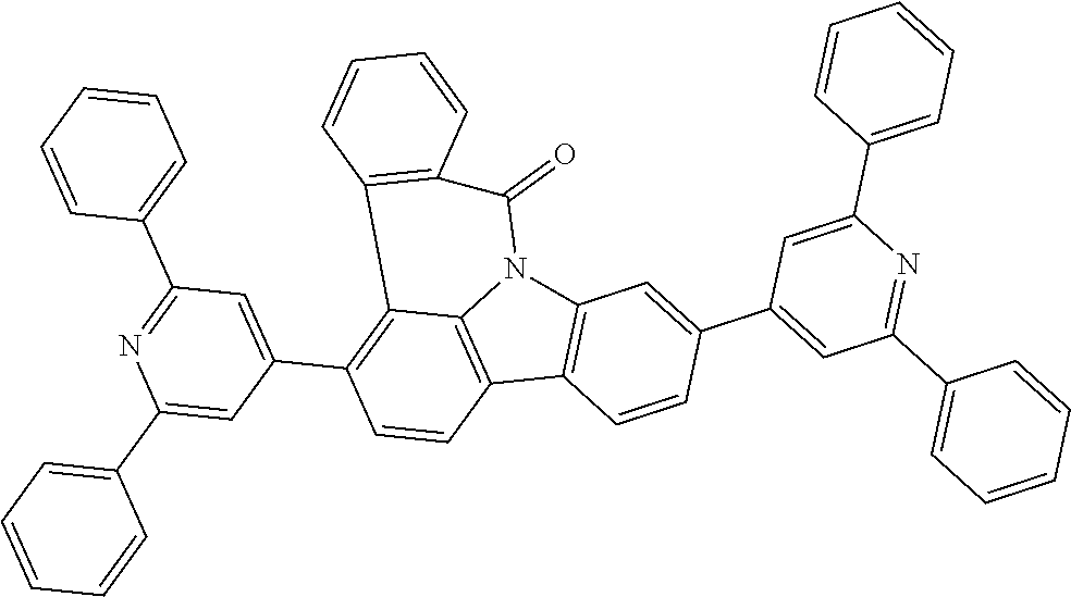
C12=C(C3=C4N1C(=O)C1=C(C4=C(C4=CC(C5=CC=CC=C5)=NC(C5=CC=CC=C5)=C4)C=C3)C=CC=C1)C=CC(C1=CC(C3=CC=CC=C3)=NC(C3=CC=CC=C3)=C1)=C2
